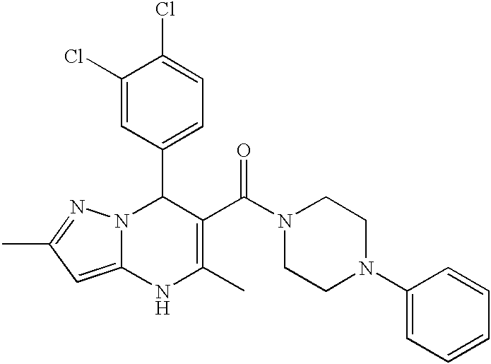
C1(Cl)=CC(C2N3C(=CC(C)=N3)NC(C)=C2C(N2CCN(C3=CC=CC=C3)CC2)=O)=CC=C1Cl
